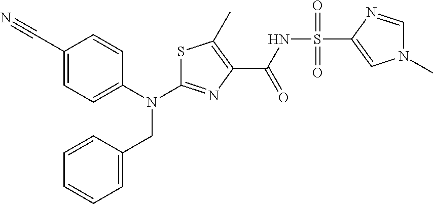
S1C(N(C2=CC=C(C#N)C=C2)CC2=CC=CC=C2)=NC(C(NS(C2=CN(C)C=N2)(=O)=O)=O)=C1C
